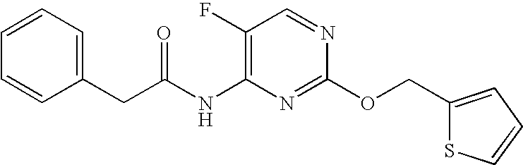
C1(F)=C(NC(CC2=CC=CC=C2)=O)N=C(OCC2=CC=CS2)N=C1
